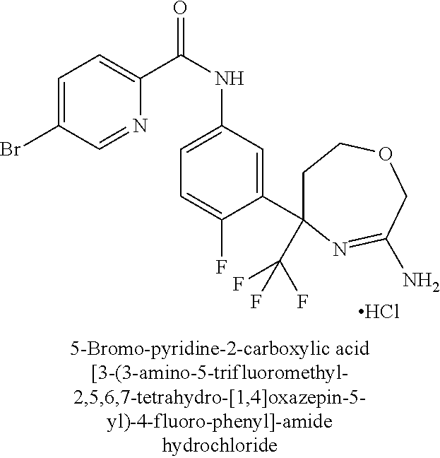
C1=C(Br)C=NC(C(NC2=CC=C(F)C(C3(C(F)(F)F)CCOCC(N)=N3)=C2)=O)=C1.Cl
